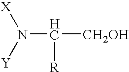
[X]N([Y])C([R])[CH2OH]
